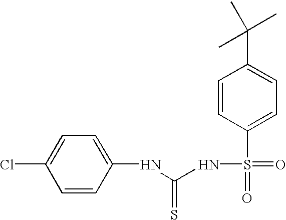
C1=CC(NC(NS(=O)(=O)C2=CC=C(C(C)(C)C)C=C2)=S)=CC=C1Cl
